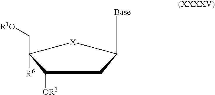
C(C1([R6])[X]C([Base])CC1[OR2])[R1O]
